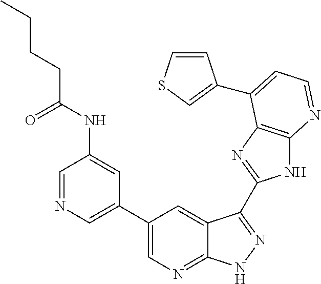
C1=NC=C(C2=CN=C3C(=C2)C(C2=NC4=C(N2)N=CC=C4C2=CSC=C2)=NN3)C=C1NC(CCCC)=O
